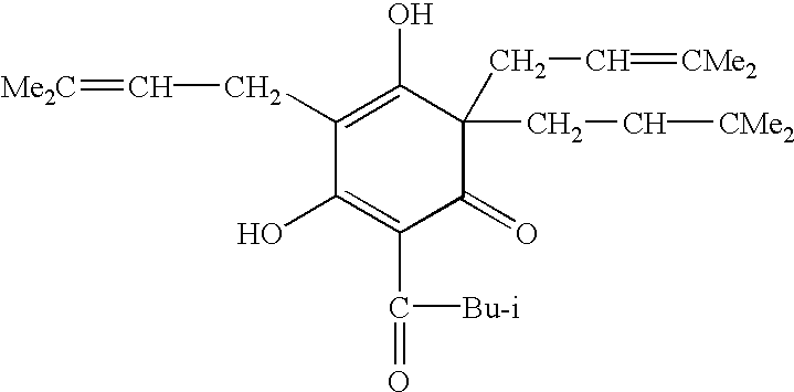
C1(CC=[Me2C])=C(O)C(CC=[CMe2])(CC[CMe2])C(=O)C(C(=O)[Bu-i])=C1O
